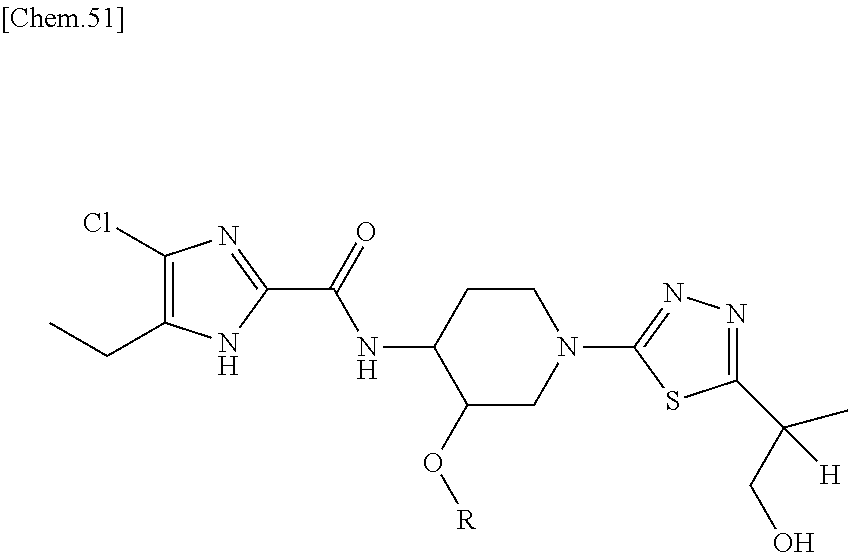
N(C1C(O[R])CN(C2=NN=C(C([H])(C)CO)S2)CC1)C(=O)C1=NC(Cl)=C(CC)N1
